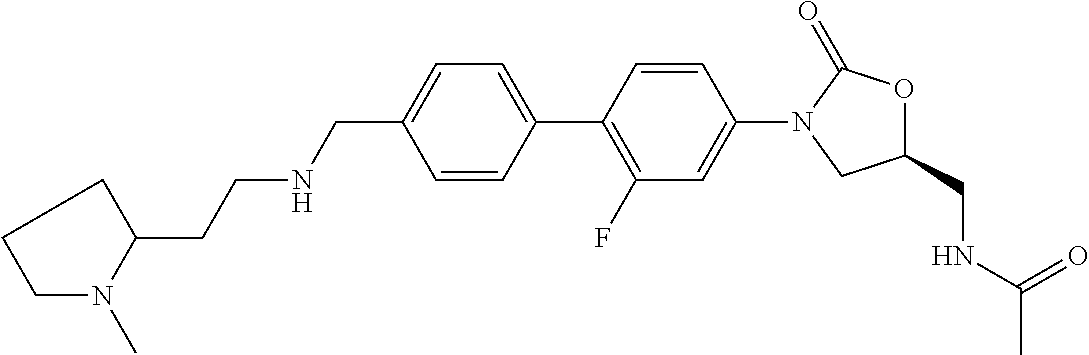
C1=CC(C2=C(F)C=C(N3CC(CNC(C)=O)OC3=O)C=C2)=CC=C1CNCCC1CCCN1C
